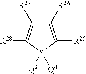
C1([R26])=C([R25])[Si]([Q3])([Q4])C([R28])=C1[R27]
